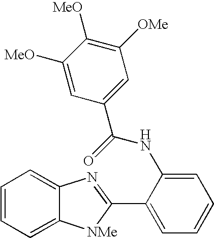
C12=CC=CC=C1[NMe]C(C1=CC=CC=C1NC(=O)C1=CC([OMe])=C([MeO])C([MeO])=C1)=N2
